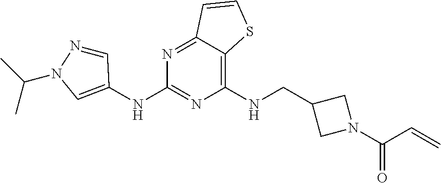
C1(NCC2CN(C(C=C)=O)C2)=C2C(=NC(NC3=CN(C(C)C)N=C3)=N1)C=CS2
